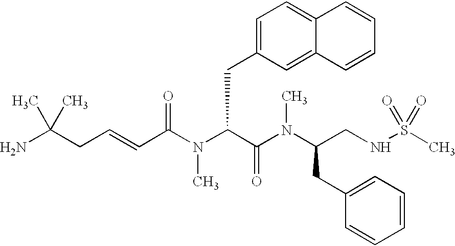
C(CC=CC(N(C(C(N(C(CNS(C)(=O)=O)CC1=CC=CC=C1)C)=O)CC1=CC=C2C(=C1)C=CC=C2)C)=O)(N)(C)C
